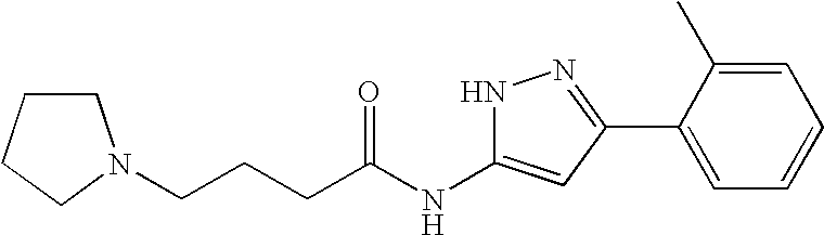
C(NC1=CC(C2=CC=CC=C2C)=NN1)(=O)CCCN1CCCC1
